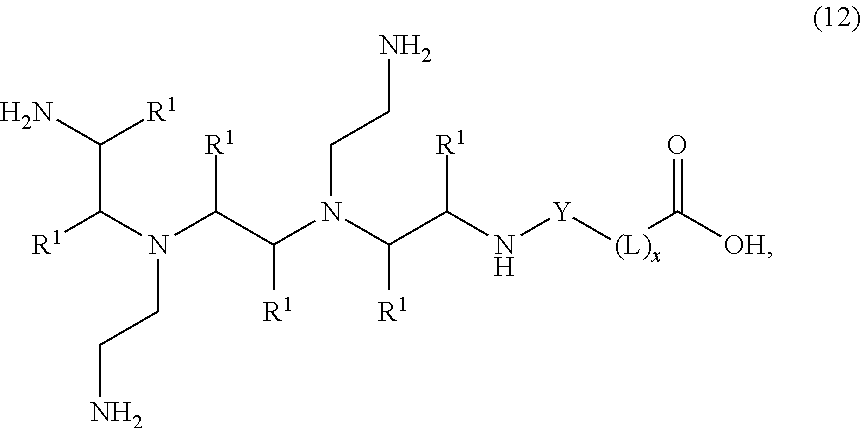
[R1]C(N(C(C(N(C(C(N[Y][(L)x]C([OH])=O)[R1])[R1])CCN)[R1])[R1])CCN)C(N)[R1]
